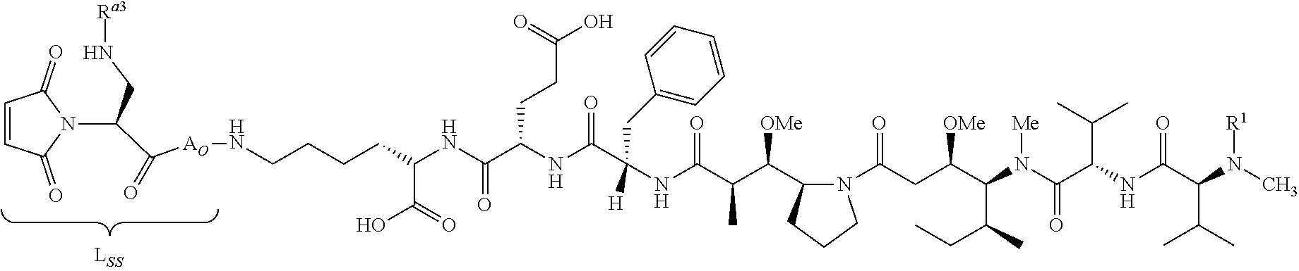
N1(C(CC(C(N(C(C(NC(C(N(C)[R1])C(C)C)=O)C(C)C)=O)[Me])C(CC)C)[OMe])=O)C(C(C(C(NC(C(NC(C(NC(CCCCN[AO]C(=O)C(N2C(=O)C=CC2=O)CN[Ra3])C(O)=O)=O)CCC(O)=O)=O)([H])CC2=CC=CC=C2)=O)C)[OMe])CCC1
